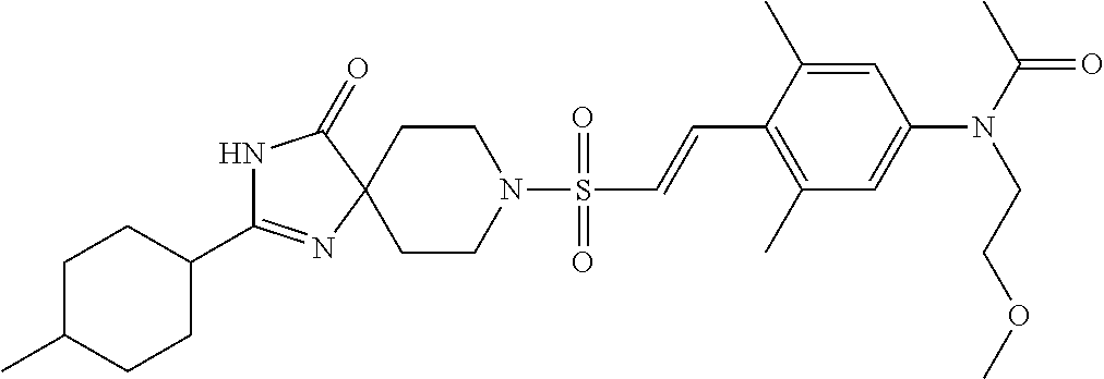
C1(C2=NC3(C(=O)N2)CCN(S(C=CC2=C(C)C=C(N(C(C)=O)CCOC)C=C2C)(=O)=O)CC3)CCC(C)CC1
